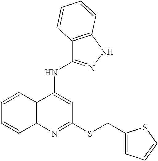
C12=C(C(NC3=NNC4=C3C=CC=C4)=CC(SCC3=CC=CS3)=N1)C=CC=C2
